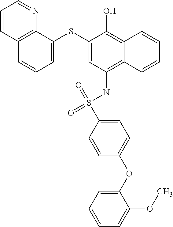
C1=C(SC2=CC(NS(C3=CC=C(OC4=CC=CC=C4OC)C=C3)(=O)=O)=C3C(=C2O)C=CC=C3)C2=C(C=C1)C=CC=N2
